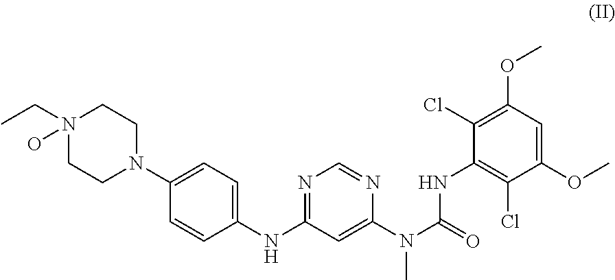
C1(NC2=NC=NC(N(C(=O)NC3=C(Cl)C(OC)=CC(OC)=C3Cl)C)=C2)=CC=C(N2CCN(CC)(O)CC2)C=C1
